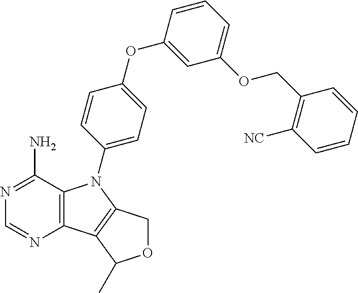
C12=C(C(N)=NC=N1)N(C1=CC=C(OC3=CC(OCC4=C([NC])C=CC=C4)=CC=C3)C=C1)C1=C2C(C)OC1
